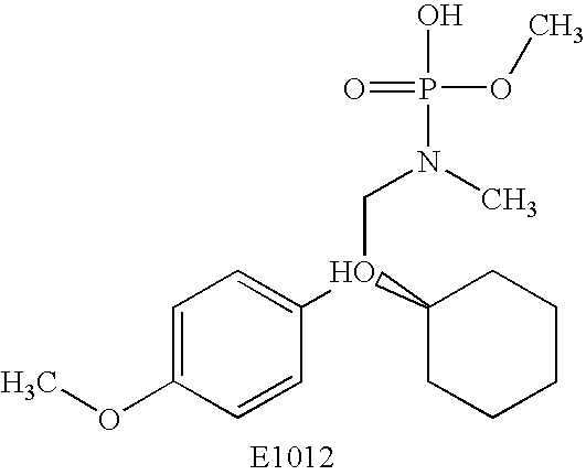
COC1=CC=C(O(C2CCCCC2)CN(P(=O)(OC)O)C)C=C1
